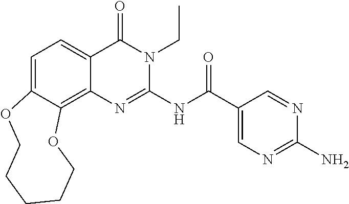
C1=C2C(=C3C(=C1)C(=O)N(CC)C(NC(C1=CN=C(N)N=C1)=O)=N3)OCCCCCO2
